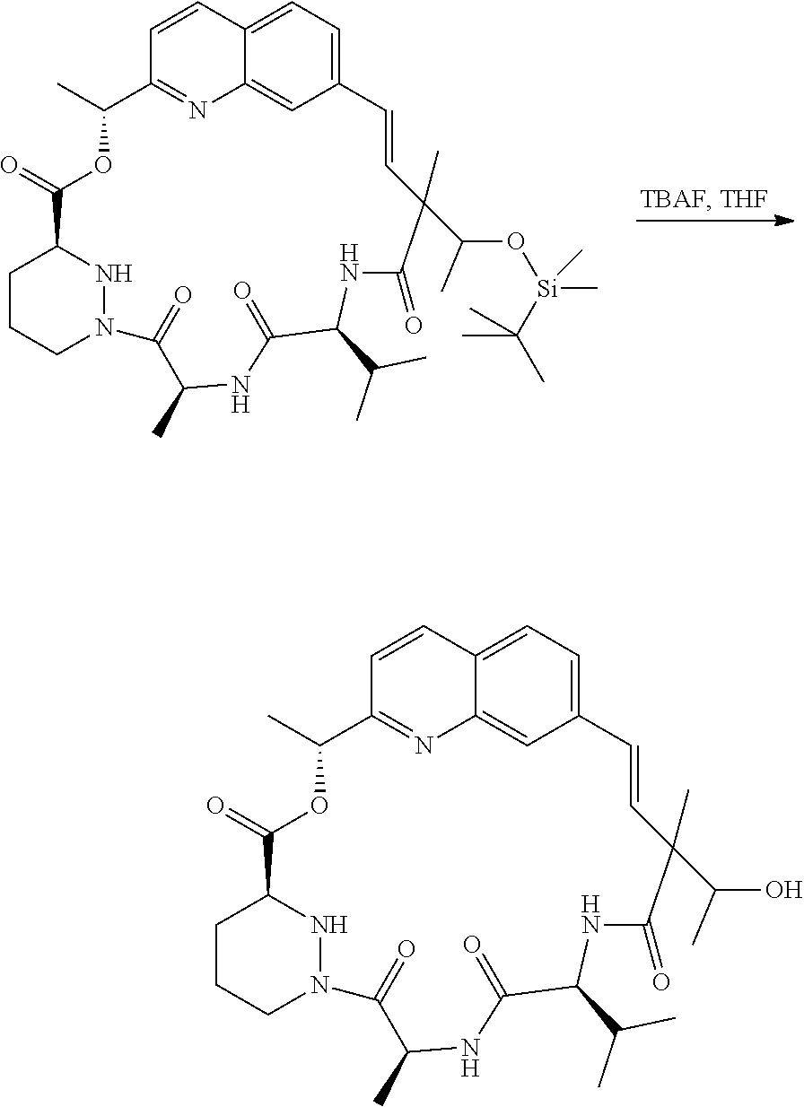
C1=CC2=CC=C3C=C2N=C1C(C)OC(=O)C1CCCN(N1)C(=O)C(C)NC(=O)C(C(C)C)NC(=O)C(C(O)C)(C)C=C3.C1=CC2=CC=C3C=C2N=C1C(C)OC(=O)C1CCCN(N1)C(=O)C(C)NC(=O)C(C(C)C)NC(=O)C(C(O[Si](C)(C(C)(C)C)C)C)(C)C=C3
